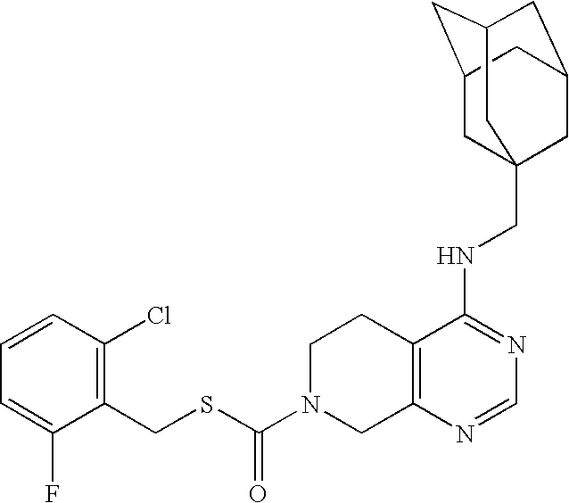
C12=C(N=CN=C1NCC13CC4CC(CC(C1)C4)C3)CN(C(SCC1=C(Cl)C=CC=C1F)=O)CC2
